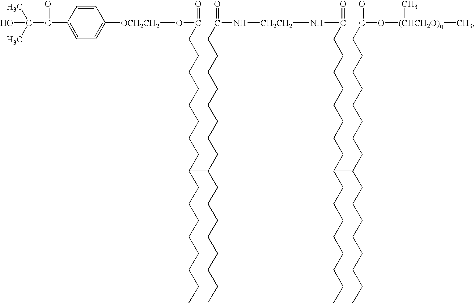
C1=CC(C(C(C)(C)O)=O)=CC=C1[OCH2CH2]OC(=O)CCCCCCCCC(C(CCCCCCCCC(N[CH2CH2]NC(=O)CCCCCCCCC(C(CCCCCCCCC(O[(CHCH2O)q](C)C)=O)CCCCCCCC)CCCCCCCC)=O)CCCCCCCC)CCCCCCCC
